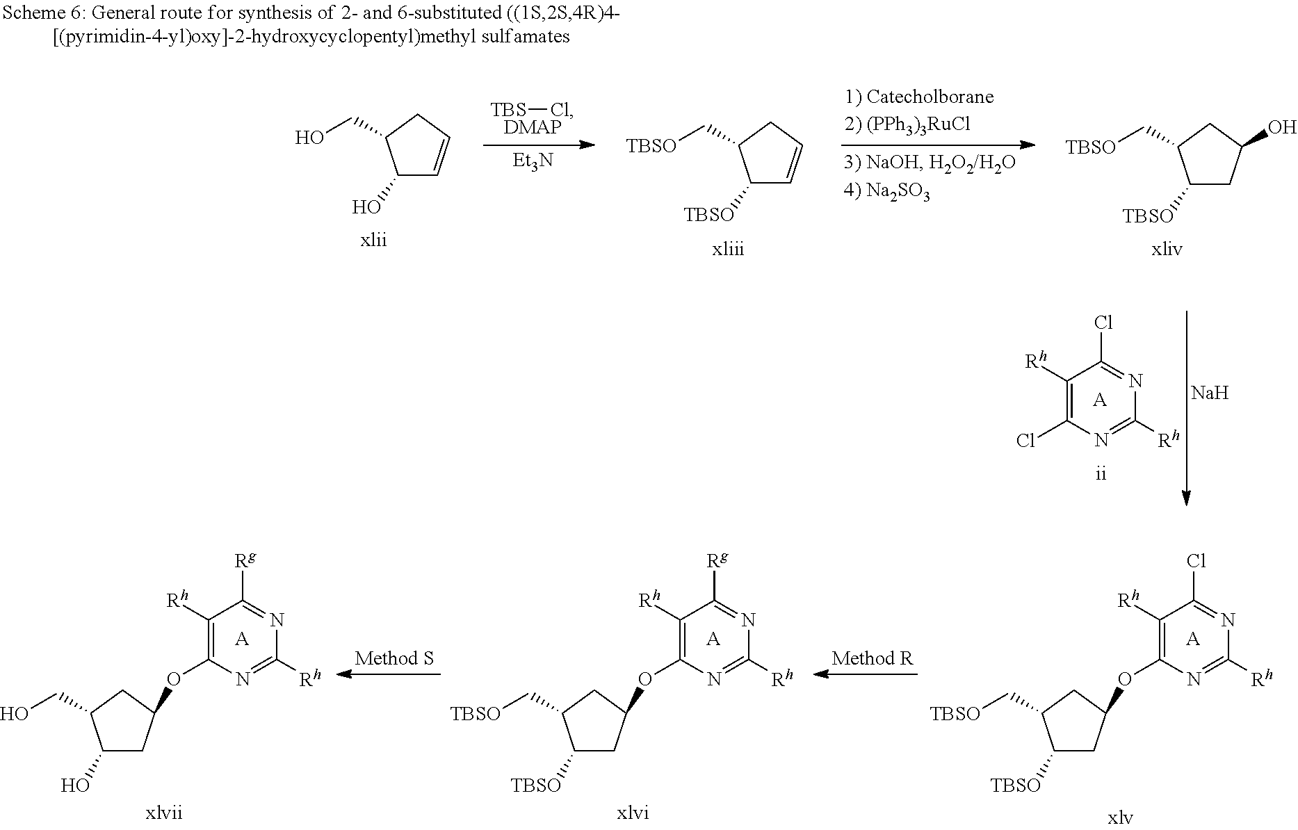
C1(O)CC(OC2=C([Rh])C([Rg])=NC([Rh])=N2)CC1CO.[A].C1([TBSO])CC(OC2=C([Rh])C([Rg])=NC([Rh])=N2)CC1C[TBSO].[A].C1([TBSO])CC(OC2=C([Rh])C(Cl)=NC([Rh])=N2)CC1C[TBSO].[A].[TBS]Cl.[Et3N].C1([Rh])=C(Cl)N=C([Rh])N=C1Cl.[A].C1(O)C=CCC1CO.C1([TBSO])C=CCC1C[TBSO].C1([TBSO])CC(O)CC1C[TBSO].[Na]
